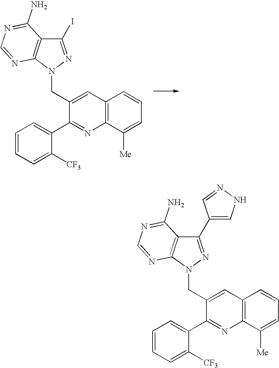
C1(CN2C3=C(C(I)=N2)C(N)=NC=N3)=CC2=C(N=C1C1=CC=CC=C1[CF3])C([Me])=CC=C2.C1(CN2C3=C(C(C4=CNN=C4)=N2)C(N)=NC=N3)=CC2=C(N=C1C1=CC=CC=C1[CF3])C([Me])=CC=C2
